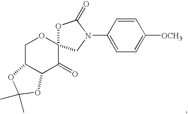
C1C2C(C(=O)C3(O1)OC(=O)N(C1=CC=C([OCH3])C=C1)C3)OC(C)(C)O2
